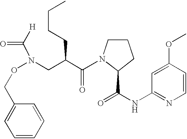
[H]C(N(OCC1=CC=CC=C1)CC(C(N1C(C(=O)NC2=NC=CC(OC)=C2)CCC1)=O)CCCC)=O
